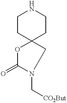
C1CC2(CCN1)OC(=O)N(C[CO2But])C2
